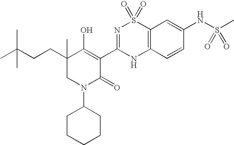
C12=C(C=CC(NS(C)(=O)=O)=C1)NC(C1=C(O)C(CCC(C)(C)C)(C)CN(C3CCCCC3)C1=O)=NS2(=O)=O
